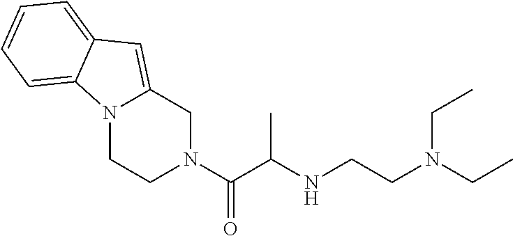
N12CCN(C(C(NCCN(CC)CC)C)=O)CC1=CC1=CC=CC=C21
